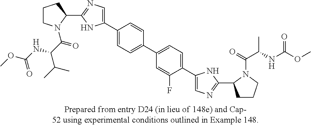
C1CN(C(C(NC(OC)=O)C(C)C)=O)C(C2=NC=C(C3=CC=C(C4=CC=C(C5=CN=C(C6CCCN6C(=O)C(NC(OC)=O)C)N5)C(F)=C4)C=C3)N2)C1
